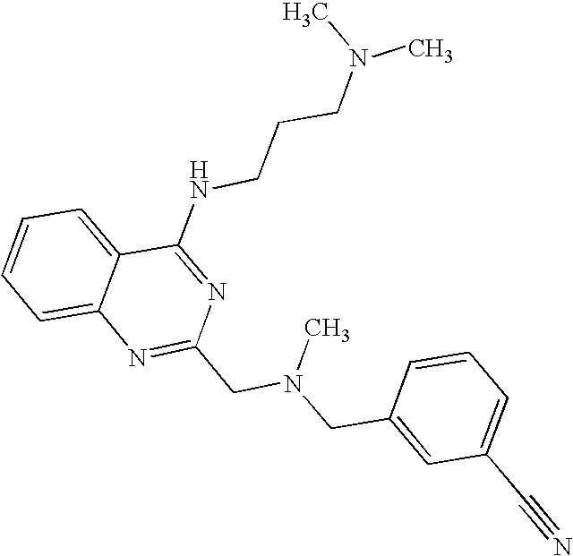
C1=CC=C2C(=C1)N=C(CN(CC1=CC(C#N)=CC=C1)C)N=C2NCCCN(C)C
